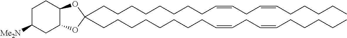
C(CCCCCCC=CCC=CCCCCC)CC1(CCCCCCCCC=CCC=CCCCCC)OC2C(O1)CC([Me2N])CC2
